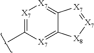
[X7]1=C(C)[X7]=C2C(=[X7]1)[X7]=[X7][X8]2
